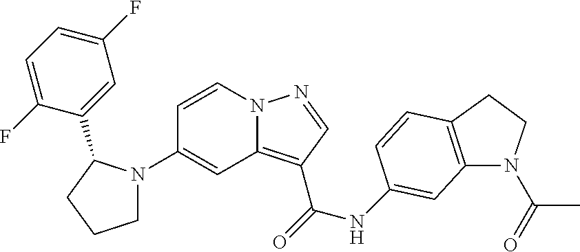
C1=CN2C(=C(C(=O)NC3=CC4=C(C=C3)CCN4C(=O)C)C=N2)C=C1N1CCCC1C1=CC(F)=CC=C1F
